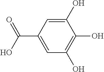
C1=C(O)C(O)=C(O)C=C1C(O)=O
